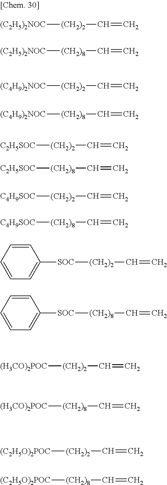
[(C2H5)2NOC][(CH2)2]C=C.[(C2H5)2NOC][(CH2)8]C=C.[(C4H9)2NOC][(CH2)2]C=C.[(C4H9)2NOC][(CH2)8]C=C.[C2H5SOC][(CH2)2]C=C.[C2H5SOC][(CH2)8]C=C.[C4H9SOC][(CH2)2]C=C.[C4H9SOC][(CH2)8]C=C.[SOC]([(CH2)2]C=C)C1=CC=CC=C1.[SOC]([(CH2)8]C=C)C1=CC=CC=C1.[(H3CO)2POC][(CH2)2]C=C.[(H3CO)2POC][(CH2)8]C=C.[(C2H5O)2POC][(CH2)2]C=C.[(C2H5O)2POC][(CH2)8]C=C
